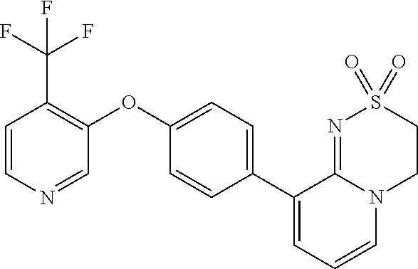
C1(OC2=C(C(F)(F)F)C=CN=C2)=CC=C(C2=CC=CN3C2=NS(=O)(=O)CC3)C=C1
